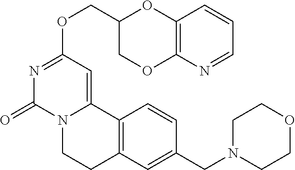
C(OC1=NC(=O)N2C(=C1)C1=C(CC2)C=C(CN2CCOCC2)C=C1)C1COC2=C(O1)C=CC=N2
